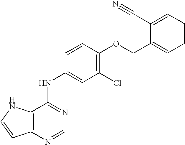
C1=C(COC2=C(Cl)C=C(NC3=NC=NC4=C3NC=C4)C=C2)C(C#N)=CC=C1
